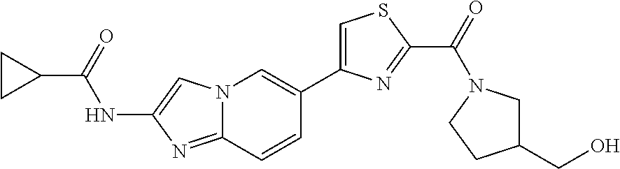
N12C(=NC(NC(C3CC3)=O)=C1)C=CC(C1=CSC(C(=O)N3CCC(CO)C3)=N1)=C2
